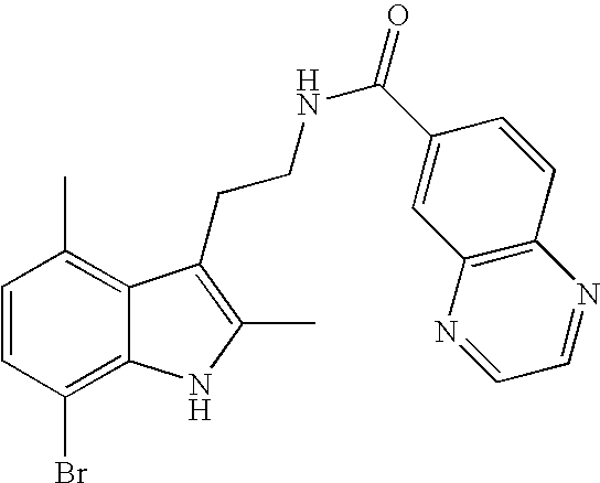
C1=CC(Br)=C2C(=C1C)C(CCNC(=O)C1=CC3=C(C=C1)N=CC=N3)=C(C)N2
